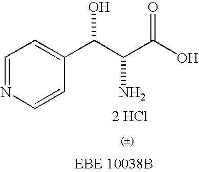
C1=NC=CC(C(C(C(O)=O)N)O)=C1.[2 HCl]
